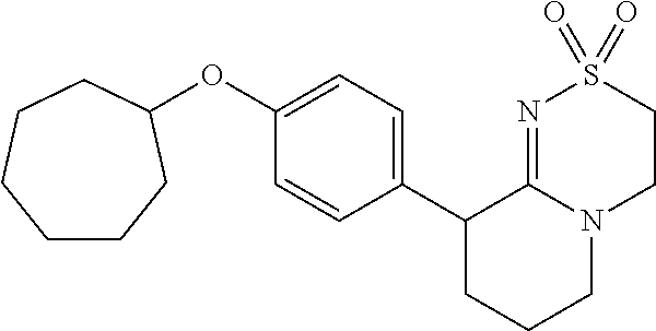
C1(OC2CCCCCC2)=CC=C(C2CCCN3C2=NS(=O)(=O)CC3)C=C1
